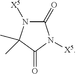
C1(=O)N([X5])C(C)(C)C(=O)N1[X5]
